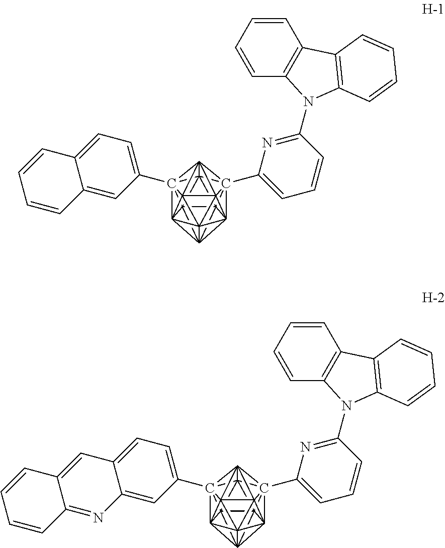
C1234C567C89%10C15%11C215C2%12%13C31%14(C1=CC=CC(N3C%15=C(C=CC=C%15)C%15=C3C=CC=C%15)=N1)C461C783(C4=CC=C6C(=C4)C=CC=C6)C92(C%12%1413)C%10%115%13.C1234C567C89%10C15%11C215C2%12%13C31%14(C1=CC=CC(N3C%15=C(C=CC=C%15)C%15=C3C=CC=C%15)=N1)C461C783(C4=CC=C6C(=C4)N=C4C(=C6)C=CC=C4)C92(C%12%1413)C%10%115%13
